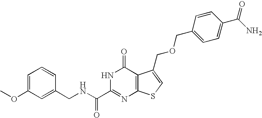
C1(CNC(C2=NC3=C(C(=O)N2)C(COCC2=CC=C(C(N)=O)C=C2)=CS3)=O)=CC(OC)=CC=C1
